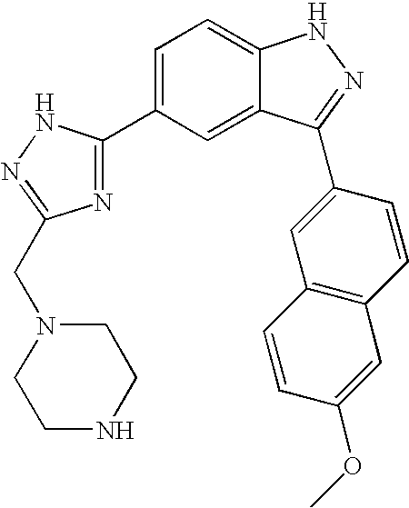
C1=C(C2=NC(CN3CCNCC3)=NN2)C=C2C(=C1)NN=C2C1=CC2=C(C=C1)C=C(OC)C=C2
